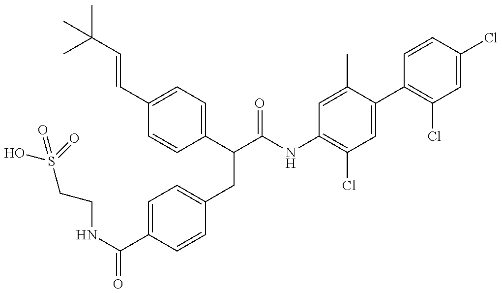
OS(CCNC(=O)C1=CC=C(CC(C(NC2=C(Cl)C=C(C3=C(Cl)C=C(Cl)C=C3)C(C)=C2)=O)C2=CC=C(C=CC(C)(C)C)C=C2)C=C1)(=O)=O
